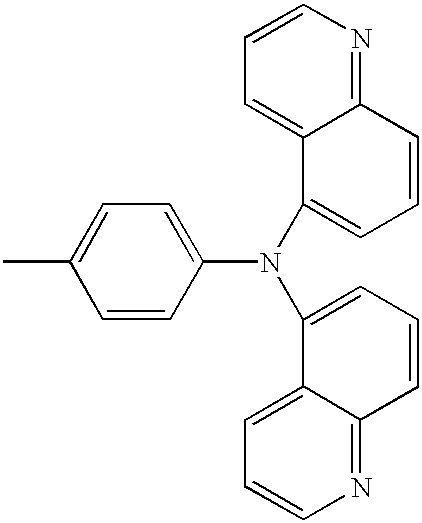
CC1=CC=C(N(C2=CC=CC3=NC=CC=C23)C2=CC=CC3=NC=CC=C23)C=C1
